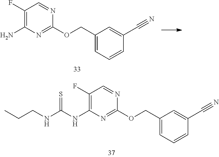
C1(N)=C(F)C=NC(OCC2=CC=CC(C#N)=C2)=N1.C1(NC(NCCC)=S)=C(F)C=NC(OCC2=CC=CC(C#N)=C2)=N1
